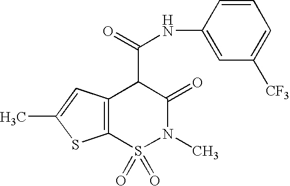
N(C(C1C(=O)N(C)S(=O)(=O)C2=C1C=C(C)S2)=O)C1=CC([CF3])=CC=C1
